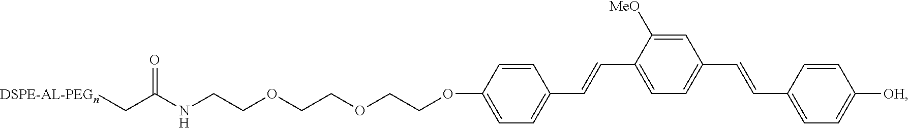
C1=CC(C=CC2=CC=C(C=CC3=CC=C([OH])C=C3)C=C2[MeO])=CC=C1OCCOCCOCCNC(C[DSPE-AL-PEGn])=O
